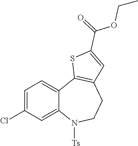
C1=C(Cl)C=C2C(=C1)C1=C(CCN2[Ts])C=C(C(=O)OCC)S1
